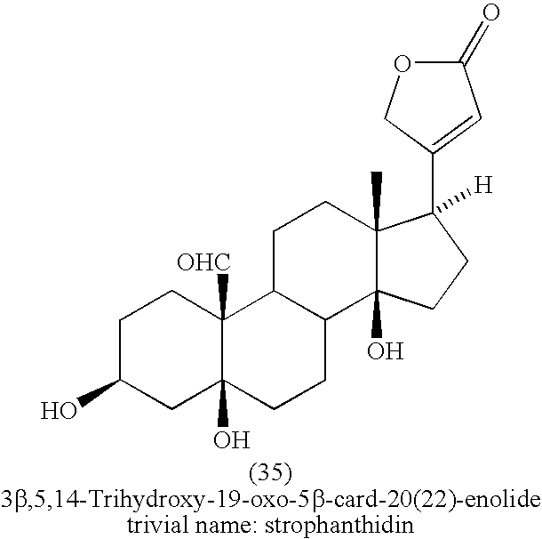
C1C(O)CC2(O)C([OHC])(C1)C1C(CC2)C2(O)C(C)(CC1)C([H])(C1=CC(=O)OC1)CC2
